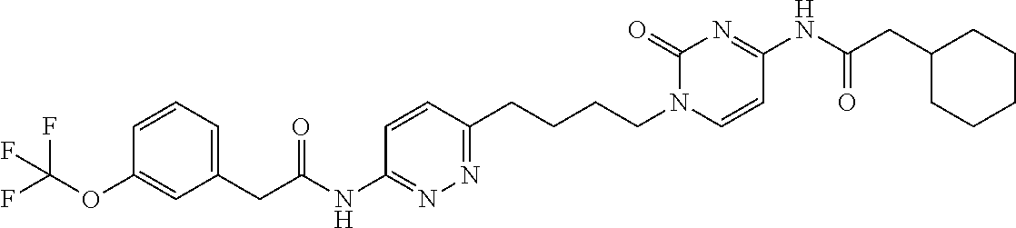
C1=CC=C(CC(=O)NC2=NN=C(CCCCN3C=CC(NC(CC4CCCCC4)=O)=NC3=O)C=C2)C=C1OC(F)(F)F
